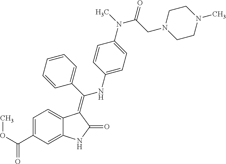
C1=C(C(OC)=O)C=C2C(=C1)C(=C(C1=CC=CC=C1)NC1=CC=C(N(C)C(CN3CCN(C)CC3)=O)C=C1)C(=O)N2
